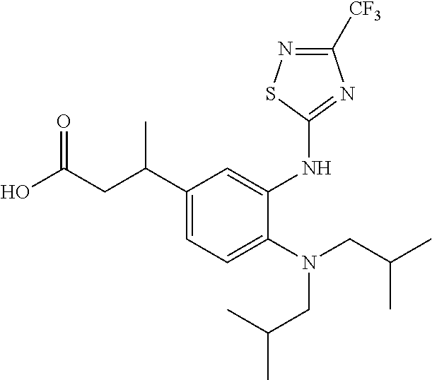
OC(CC(C1=CC=C(N(CC(C)C)CC(C)C)C(NC2=NC([CF3])=NS2)=C1)C)=O
